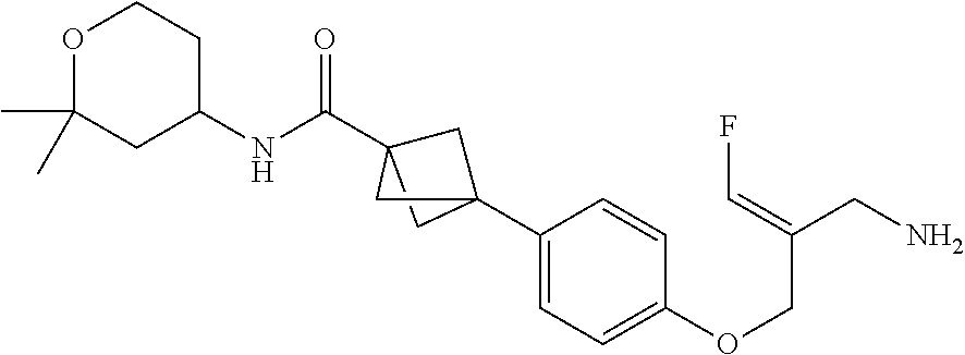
C12(C3=CC=C(OCC(CN)=CF)C=C3)CC(C(NC3CCOC(C)(C)C3)=O)(C1)C2
